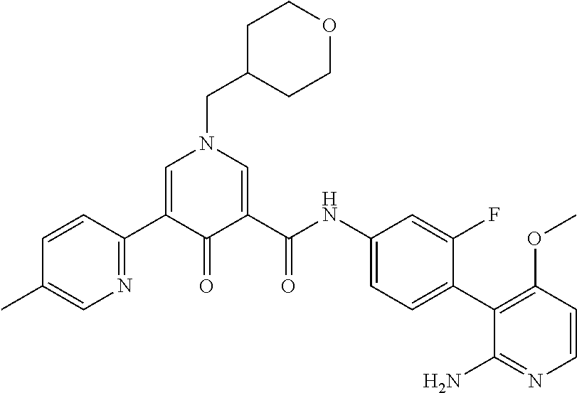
C1=CC(C2=CN(CC3CCOCC3)C=C(C(NC3=CC=C(C4=C(OC)C=CN=C4N)C(F)=C3)=O)C2=O)=NC=C1C
